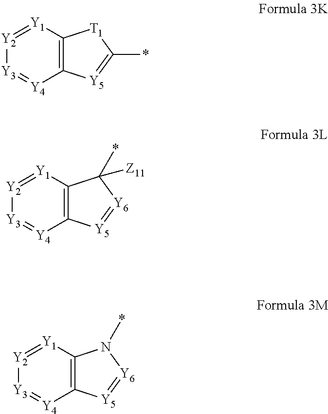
[Y2]1=[Y1]C2=C([Y4]=[Y3]1)[Y5]=C(*)[T1]2.[Y2]1=[Y1]C2=C([Y4]=[Y3]1)[Y5]=[Y6]C2(*)[Z11].[Y2]1=[Y1]C2=C([Y4]=[Y3]1)[Y5]=[Y6]N2*
